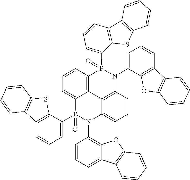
C12=CC=CC3=C1C1=C(N(C4=CC=CC5=C4OC4=C5C=CC=C4)P3(C3=CC=CC4=C3SC3=C4C=CC=C3)=O)C=CC=C1N(C1=C3C(=CC=C1)C1=C(O3)C=CC=C1)P2(C1=CC=CC2=C1SC1=C2C=CC=C1)=O
